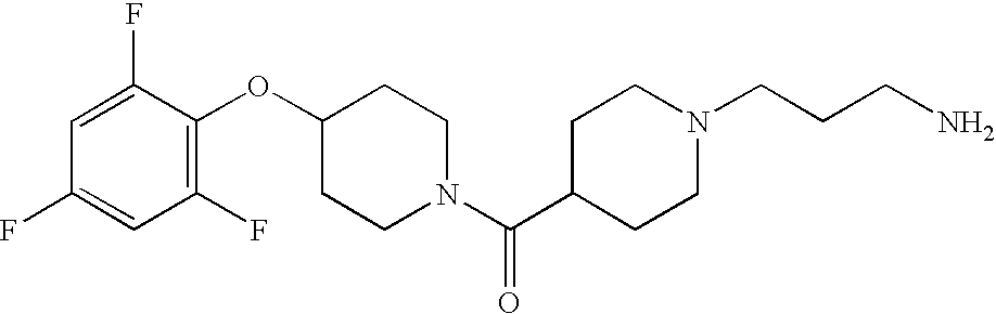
C1(OC2=C(F)C=C(F)C=C2F)CCN(C(C2CCN(CCCN)CC2)=O)CC1
